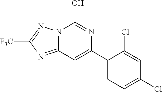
N12C(=NC([F3C])=N1)C=C(C1=CC=C(Cl)C=C1Cl)N=C2O
